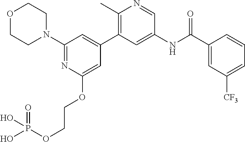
O1CCN(C2=NC(OCCOP(=O)(O)O)=CC(C3=C(C)N=CC(NC(C4=CC([CF3])=CC=C4)=O)=C3)=C2)CC1
